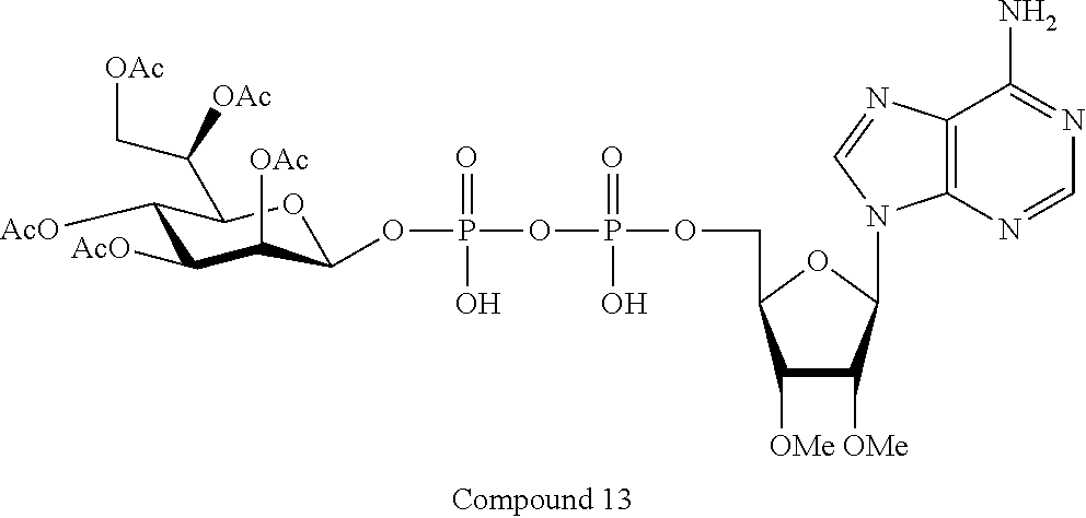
C1([AcO])C([AcO])C([OAc])C(OP(=O)(O)OP(=O)(O)OCC2C([OMe])C([OMe])C(N3C4=C(N=C3)C(N)=NC=N4)O2)OC1C(C[OAc])[OAc]
